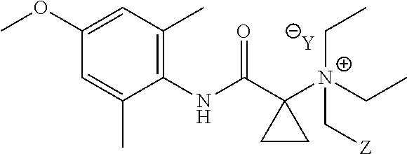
[Y].C1=C(C)C(NC(C2([N+](C[Z])(CC)CC)CC2)=O)=C(C)C=C1OC
